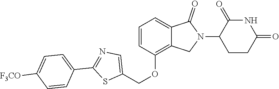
C1=CC(OCC2=CN=C(C3=CC=C([F3CO])C=C3)S2)=C2C(=C1)C(=O)N(C1CCC(=O)NC1=O)C2
